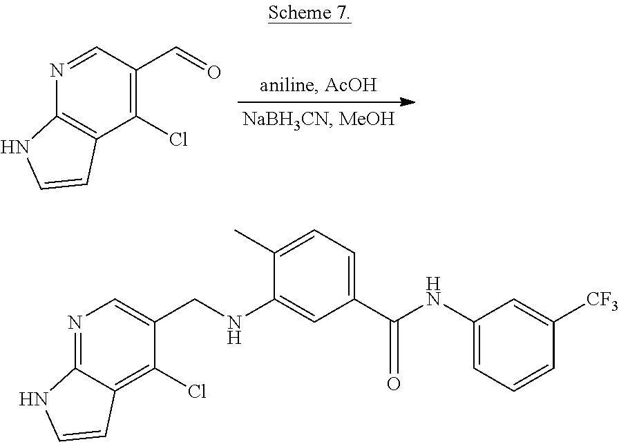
N1=CC(C=O)=C(Cl)C2=C1NC=C2.N1=C2C(=C(Cl)C(CNC3=CC(C(NC4=CC=CC([CF3])=C4)=O)=CC=C3C)=C1)C=CN2
